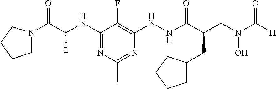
C1(NC(C(=O)N2CCCC2)C)=NC(C)=NC(NNC(C(CC2CCCC2)CN(O)C([H])=O)=O)=C1F
